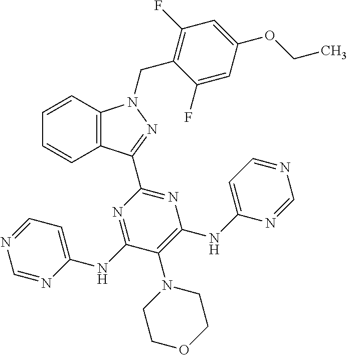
C1=CC2=C(C=C1)C(C1=NC(NC3=CC=NC=N3)=C(N3CCOCC3)C(NC3=CC=NC=N3)=N1)=NN2CC1=C(F)C=C(OCC)C=C1F
